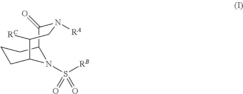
C12C(=O)N([RA])CC([RC])C(CCC1)N2S([RB])(=O)=O
